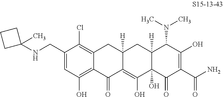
C1(CNC2(C)CCC2)=CC(O)=C2C(=C1Cl)CC1([H])C(=C(O)C3(O)C([H])(C1)C(N(C)C)C(O)=C(C(N)=O)C3=O)C2=O
